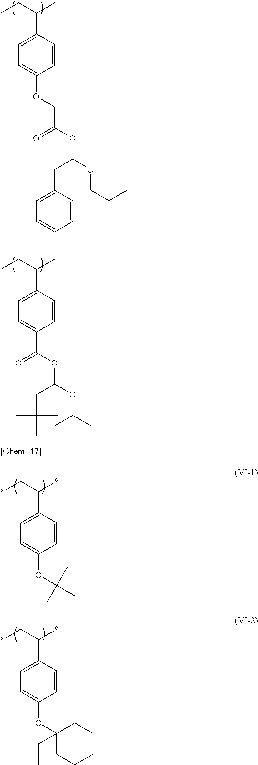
C1=CC(C(CC)C)=CC=C1OCC(OC(OCC(C)C)CC1=CC=CC=C1)=O.C1=CC(C(CC)C)=CC=C1C(OC(OC(C)C)CC(C)(C)C)=O.C1=CC(C(C*)*)=CC=C1OC(C)(C)C.C1=CC(C(C*)*)=CC=C1OC1(CC)CCCCC1
